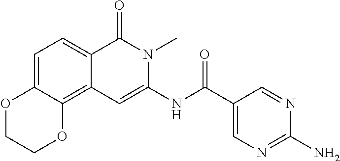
C1=C2C(=C3C(=C1)C(=O)N(C)C(NC(=O)C1=CN=C(N)N=C1)=C3)OCCO2
